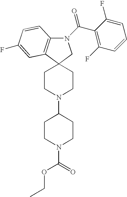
N1(C(C2=C(F)C=CC=C2F)=O)C2=C(C3(C1)CCN(C1CCN(C(=O)OCC)CC1)CC3)C=C(F)C=C2
